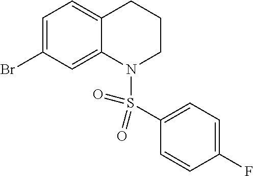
BrC1=CC=C2C(=C1)N(S(C1=CC=C(F)C=C1)(=O)=O)CCC2
